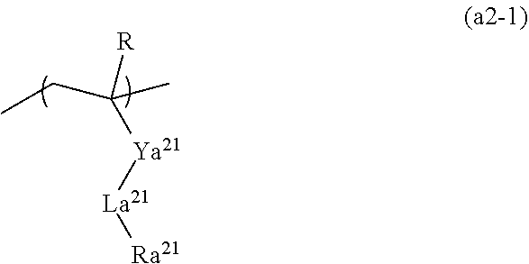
[Ra21][La21][Ya21]C([R])(C)CC
